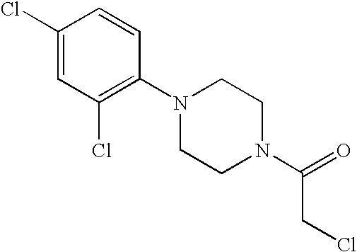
C1(Cl)=CC(Cl)=C(N2CCN(C(=O)CCl)CC2)C=C1
